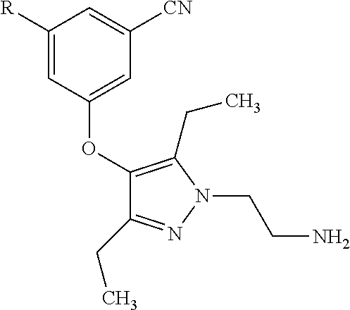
C1(OC2=CC([CN])=CC([R])=C2)=C(CC)N(CCN)N=C1CC
